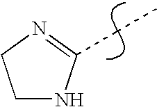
C(C)C1=NCCN1
